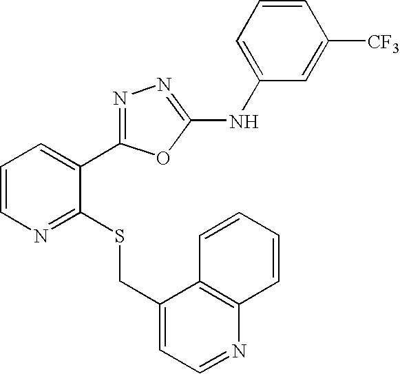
C1(CSC2=NC=CC=C2C2=NN=C(NC3=CC=CC([CF3])=C3)O2)=CC=NC2=C1C=CC=C2
